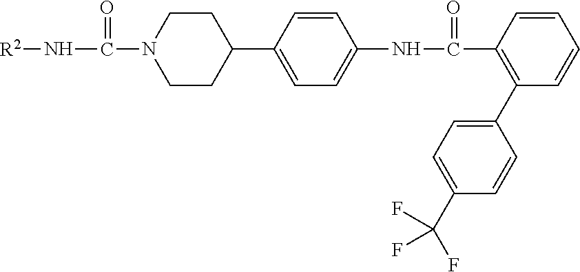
C1CN(C(N[R2])=O)CCC1C1=CC=C(NC(C2=C(C3=CC=C(C(F)(F)F)C=C3)C=CC=C2)=O)C=C1
